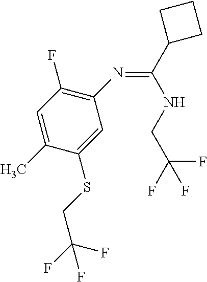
C1(N=C(C2CCC2)NCC(F)(F)F)=C(F)C=C(C)C(SCC(F)(F)F)=C1
